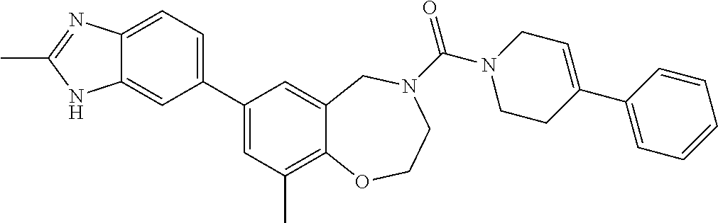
C12=CC=C(C3=CC(C)=C4C(=C3)CN(C(=O)N3CCC(C5=CC=CC=C5)=CC3)CCO4)C=C1NC(C)=N2
